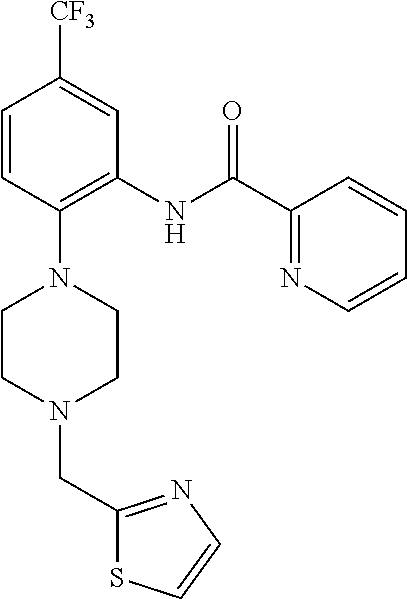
C1=CC(N2CCN(CC3=NC=CS3)CC2)=C(NC(C2=NC=CC=C2)=O)C=C1[CF3]
